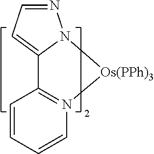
C1=CC=CN2=C1C1=CC=NN1[Os(PPh)3]2
